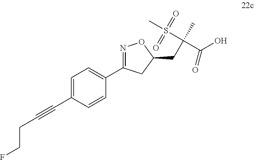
C(C#CC1=CC=C(C2=NOC(CC(C(=O)O)(C)S(=O)(=O)C)C2)C=C1)CF
